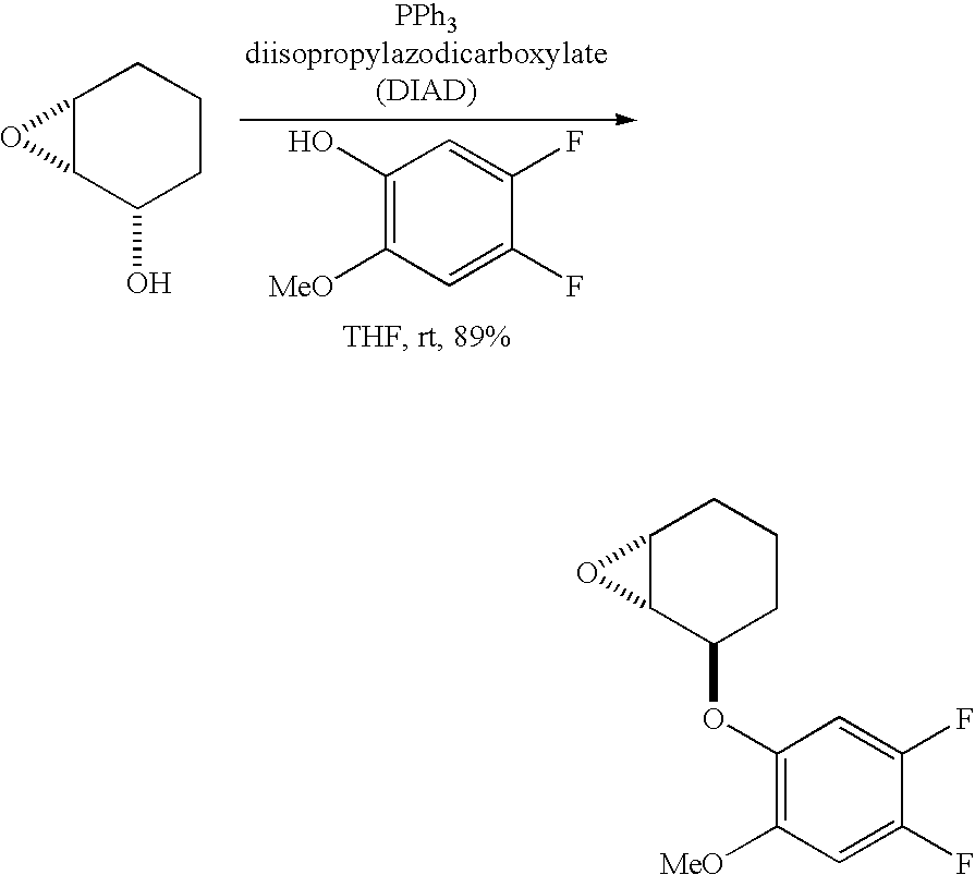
C12C(O)CCCC1O2.C1(O)=C([MeO])C=C(F)C(F)=C1.C1(OC2CCCC3C2O3)=C([MeO])C=C(F)C(F)=C1
